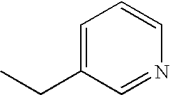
C1=C(CC)C=NC=C1
